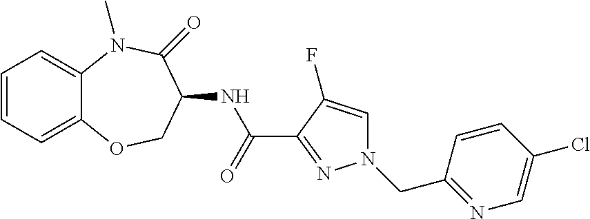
C1=CC=C2C(=C1)N(C)C(=O)C(NC(C1=NN(CC3=NC=C(Cl)C=C3)C=C1F)=O)CO2
